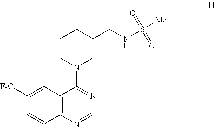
C1([F3C])=CC2=C(C=C1)N=CN=C2N1CC(CNS([Me])(=O)=O)CCC1
